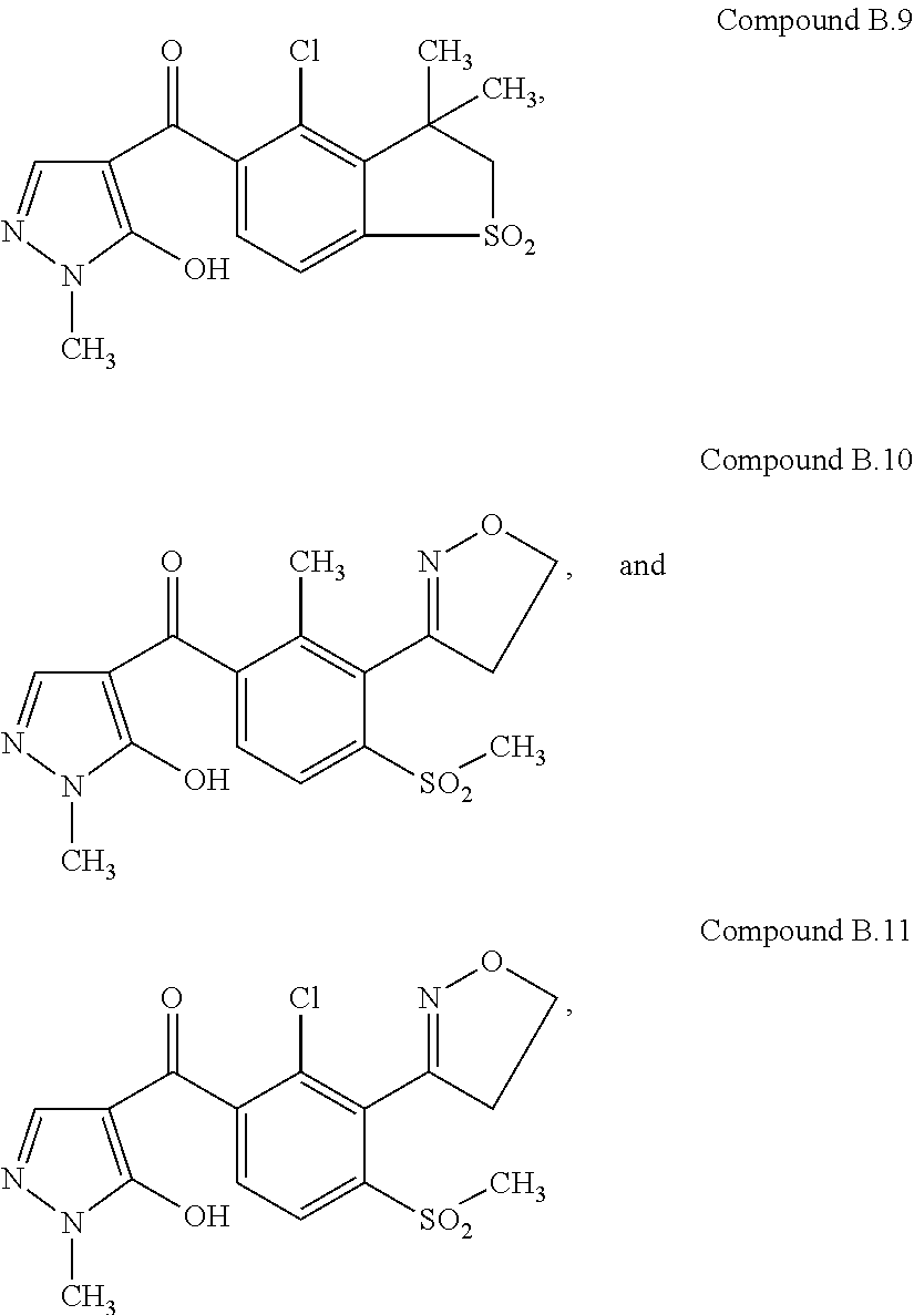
C1(C(C2=CC=C([SO2]C)C(C3=NOCC3)=C2C)=O)=C(O)N(C)N=C1.C1(C(C2=CC=C([SO2]C)C(C3=NOCC3)=C2Cl)=O)=C(O)N(C)N=C1.C1(C(C2=CC=C3C(=C2Cl)C(C)(C)C[SO2]3)=O)=C(O)N(C)N=C1
